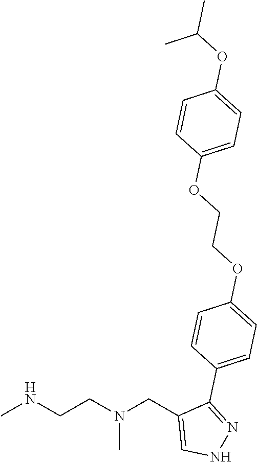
CNCCN(CC1=CNN=C1C1=CC=C(OCCOC2=CC=C(OC(C)C)C=C2)C=C1)C
